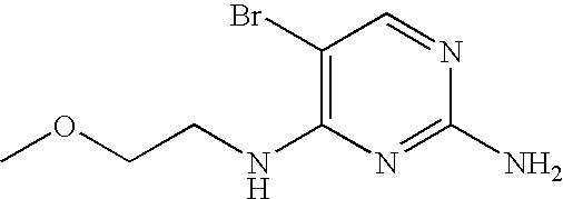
COCCNC1=C(Br)C=NC(N)=N1
